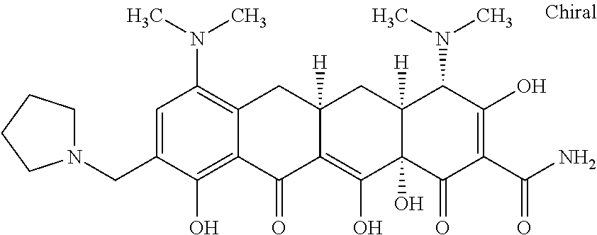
C12([H])C(O)(C(=O)C(C(N)=O)=C(O)C1N(C)C)C(O)=C1C([H])(C2)CC2=C(N(C)C)C=C(CN3CCCC3)C(O)=C2C1=O
